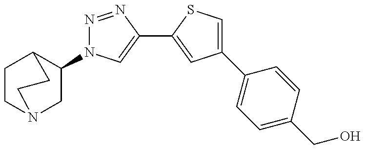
C1(N2N=NC(C3=CC(C4=CC=C(CO)C=C4)=CS3)=C2)CN2CCC1CC2
